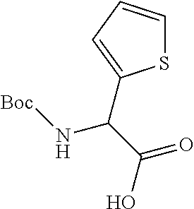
C(C(=O)O)(N[Boc])C1=CC=CS1
